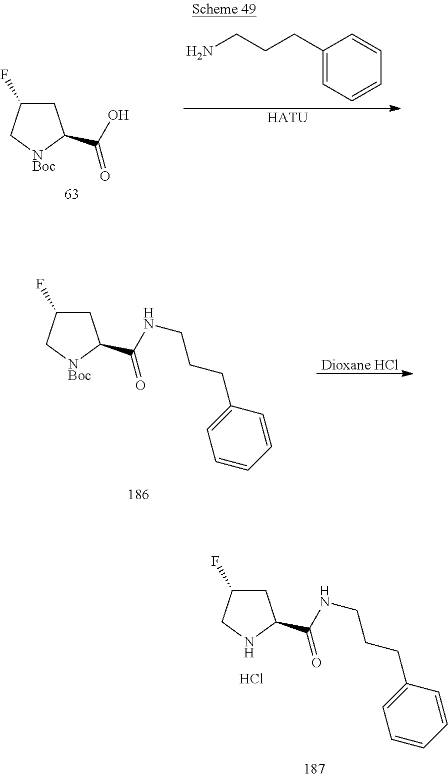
C1C(F)C[NBoc]C1C(O)=O.C1(CCCN)=CC=CC=C1.[HATU].C1C(F)C[NBoc]C1C(NCCCC1=CC=CC=C1)=O.[Dioxane HCl].C1C(F)CNC1C(NCCCC1=CC=CC=C1)=O.Cl
